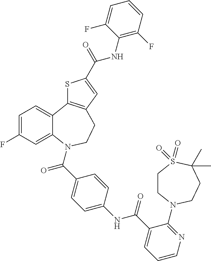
C1=C(F)C=C2C(=C1)C1=C(CCN2C(C2=CC=C(NC(C3=CC=CN=C3N3CCS(=O)(=O)C(C)(C)CC3)=O)C=C2)=O)C=C(C(NC2=C(F)C=CC=C2F)=O)S1
